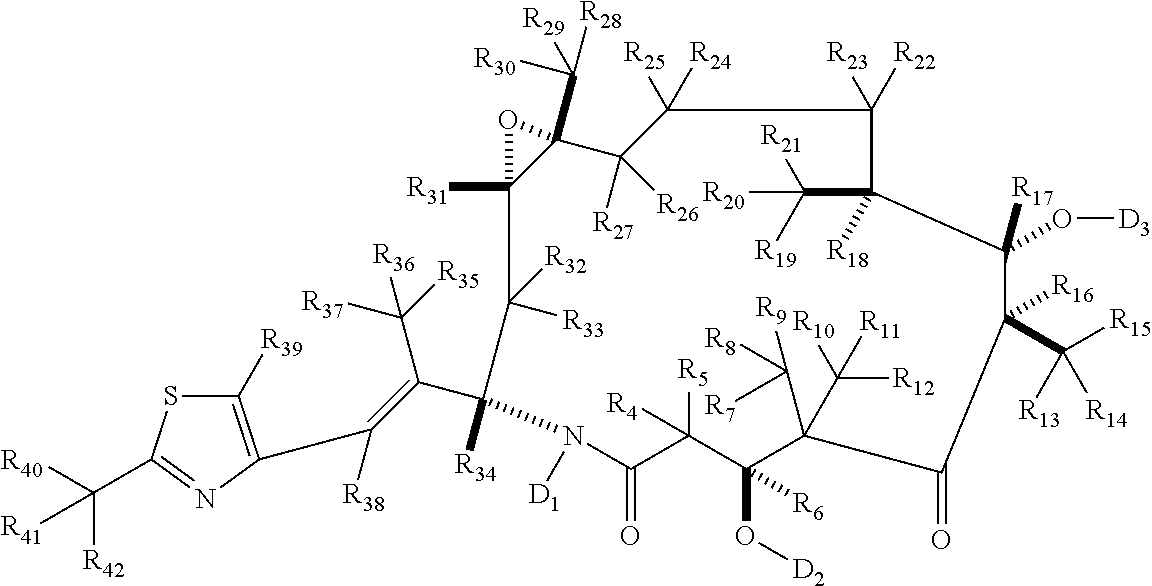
C1([R39])=C(C([R38])=C(C2([R34])C([R33])([R32])C3([R31])C(C([R29])([R28])[R30])(C([R27])([R26])C([R25])([R24])C([R23])([R22])C(C([R19])([R21])[R20])([R18])C([R17])(O[D3])C(C([R15])([R13])[R14])([R16])C(=O)C(C([R8])([R7])[R9])(C([R10])([R12])[R11])C(O[D2])([R6])C([R5])([R4])C(=O)N2[D1])O3)C([R35])([R37])[R36])N=C(C([R40])([R42])[R41])S1
